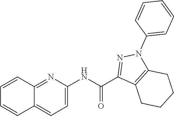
C1=CC2=NC(NC(=O)C3=NN(C4=CC=CC=C4)C4=C3CCCC4)=CC=C2C=C1
